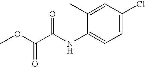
C1=C(Cl)C=C(C)C(NC(C(=O)OC)=O)=C1
